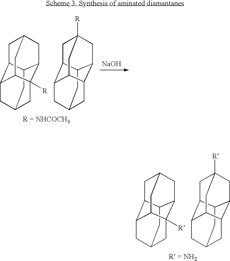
C12C3CC4CC1C1CC(CC3([R])C1C4)C2.C12C3CC4([R])CC1C1CC(CC3C1C4)C2.[NaOH].[R = NHCOCH3].C12C3CC4CC1C1CC(CC3([R])C1C4)C2.C12C3CC4([R])CC1C1CC(CC3C1C4)C2.[R = NH2]
